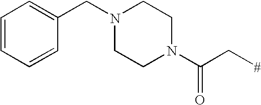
C1=CC=CC(CN2CCN(C(C[#])=O)CC2)=C1
